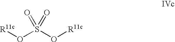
S(O[R11c])(=O)(=O)O[R11c]
